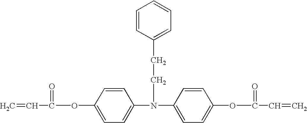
C1=C(N(CCC2=CC=CC=C2)C2=CC=C(OC(=O)C=C)C=C2)C=CC(OC(=O)C=C)=C1
